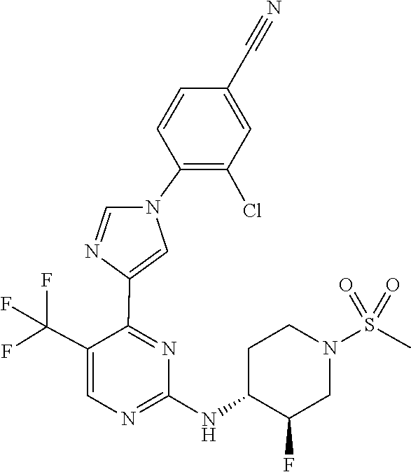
C1(NC2CCN(S(=O)(=O)C)CC2F)=NC=C(C(F)(F)F)C(C2=CN(C3=C(Cl)C=C(C#N)C=C3)C=N2)=N1
